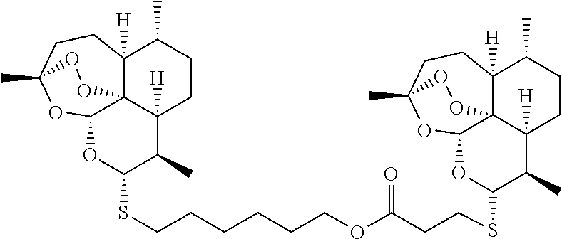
O1C(SCCCCCCOC(CCSC2C(C)C3([H])C45C(O2)OC(C)(CCC4([H])C(C)CC3)OO5)=O)C(C)C2([H])C34C([H])(C(C)CC2)CCC(C)(OC13)OO4
